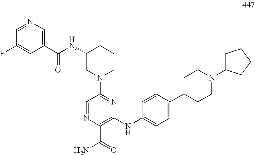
C1(NC2=CC=C(C3CCN(C4CCCC4)CC3)C=C2)=C(C(=O)N)N=CC(N2CCCC(NC(C3=CN=CC(F)=C3)=O)C2)=N1
